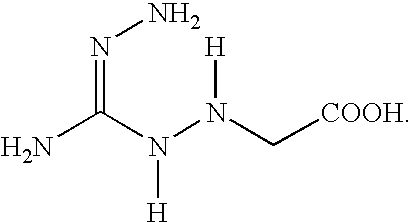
NC(N(N(C[COOH])[H])[H])=NN
